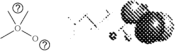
CO(O)(C)C
